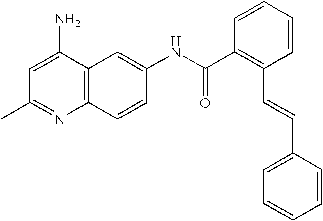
CC1=NC2=C(C(N)=C1)C=C(NC(C1=C(C=CC3=CC=CC=C3)C=CC=C1)=O)C=C2
